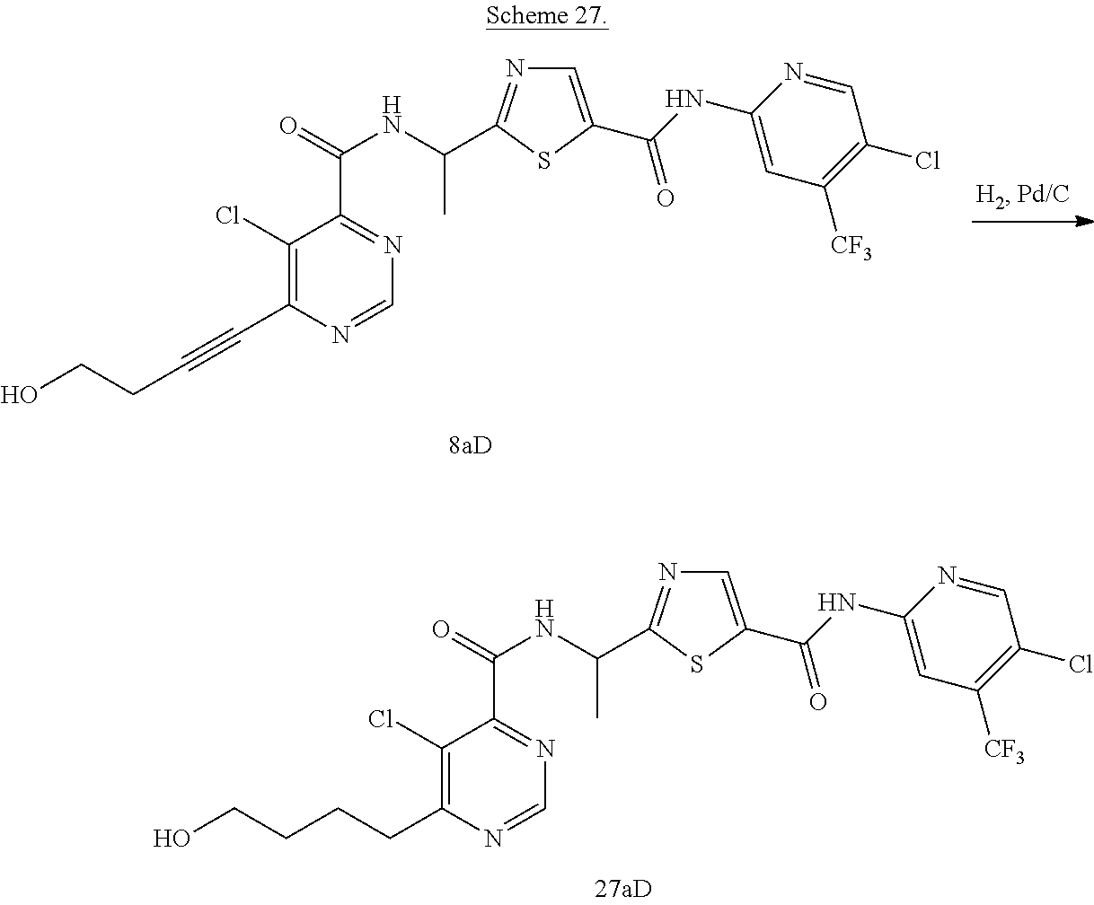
C1(C#CCCO)=C(Cl)C(C(=O)NC(C)C2=NC=C(C(NC3=CC([CF3])=C(Cl)C=N3)=O)S2)=NC=N1.C1(CCCCO)=C(Cl)C(C(=O)NC(C)C2=NC=C(C(NC3=CC([CF3])=C(Cl)C=N3)=O)S2)=NC=N1
